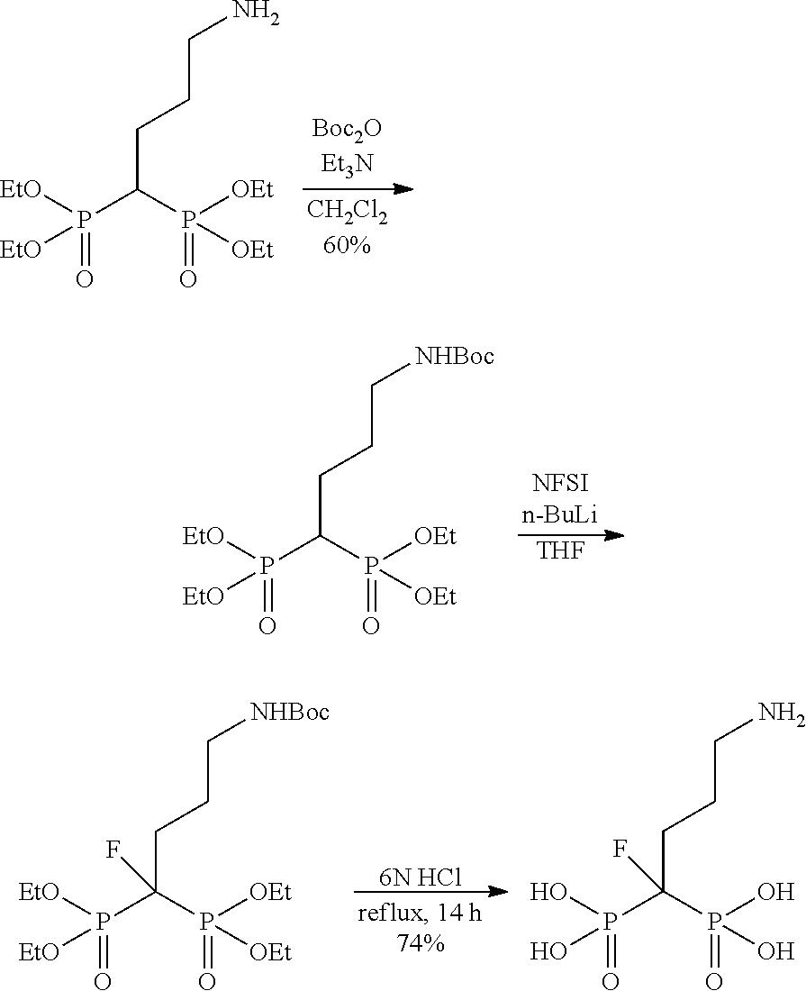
C(C(P(=O)([OEt])[OEt])P(=O)([EtO])[EtO])CCN.[THF].C(C(P(=O)([OEt])[OEt])P(=O)([EtO])[EtO])CC[NHBoc].[6N HCl].C(C(P(=O)([OEt])[OEt])(P(=O)([EtO])[EtO])F)CC[NHBoc].C(C(P(=O)(O)O)(P(=O)(O)O)F)CCN
